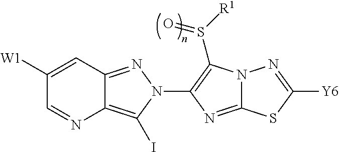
C12=C(I)N(C3=C(S([R1])=O)N4C(=N3)SC([Y6])=N4)N=C1C=C([W1])C=N2
